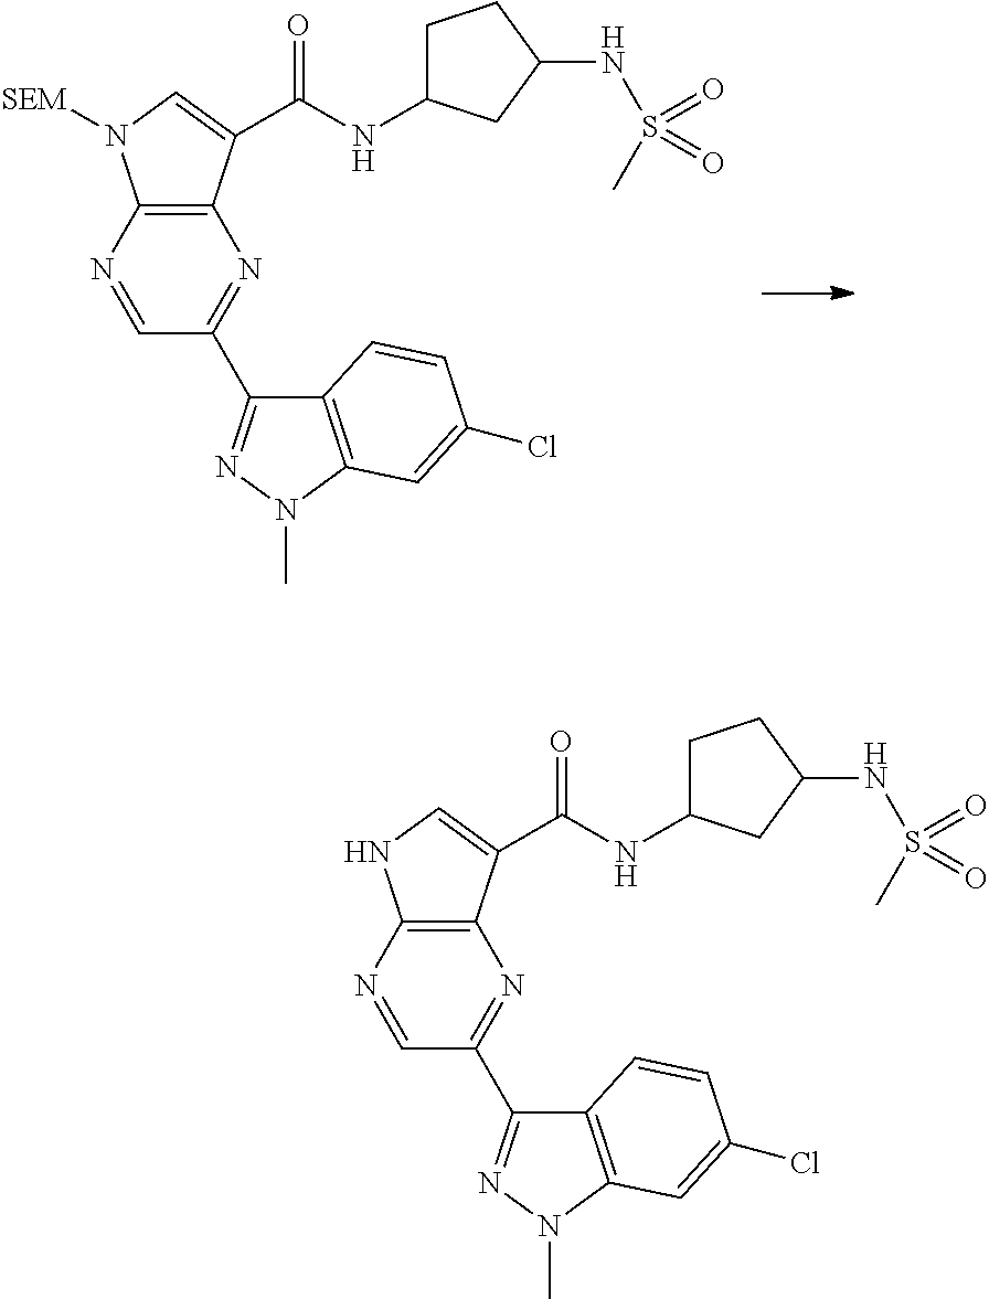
C12=C(N=CC(C3=NN(C)C4=C3C=CC(Cl)=C4)=N1)NC=C2C(NC1CCC(NS(C)(=O)=O)C1)=O.C12=C(N=CC(C3=NN(C)C4=C3C=CC(Cl)=C4)=N1)N([SEM])C=C2C(NC1CCC(NS(C)(=O)=O)C1)=O
